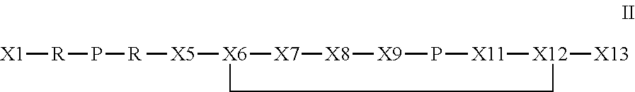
[X1][R]P[R][X5][X6]1[X7][X8][X9]P[X11][X12]([X13])CC1
